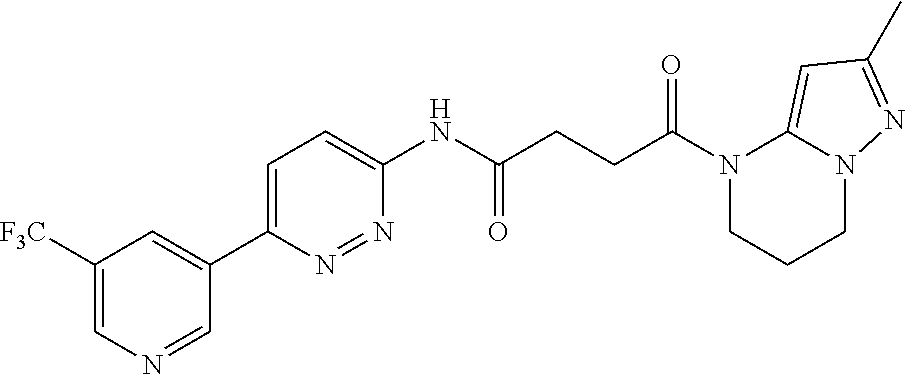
C1([F3C])=CN=CC(C2=CC=C(NC(CCC(N3CCCN4C3=CC(C)=N4)=O)=O)N=N2)=C1
